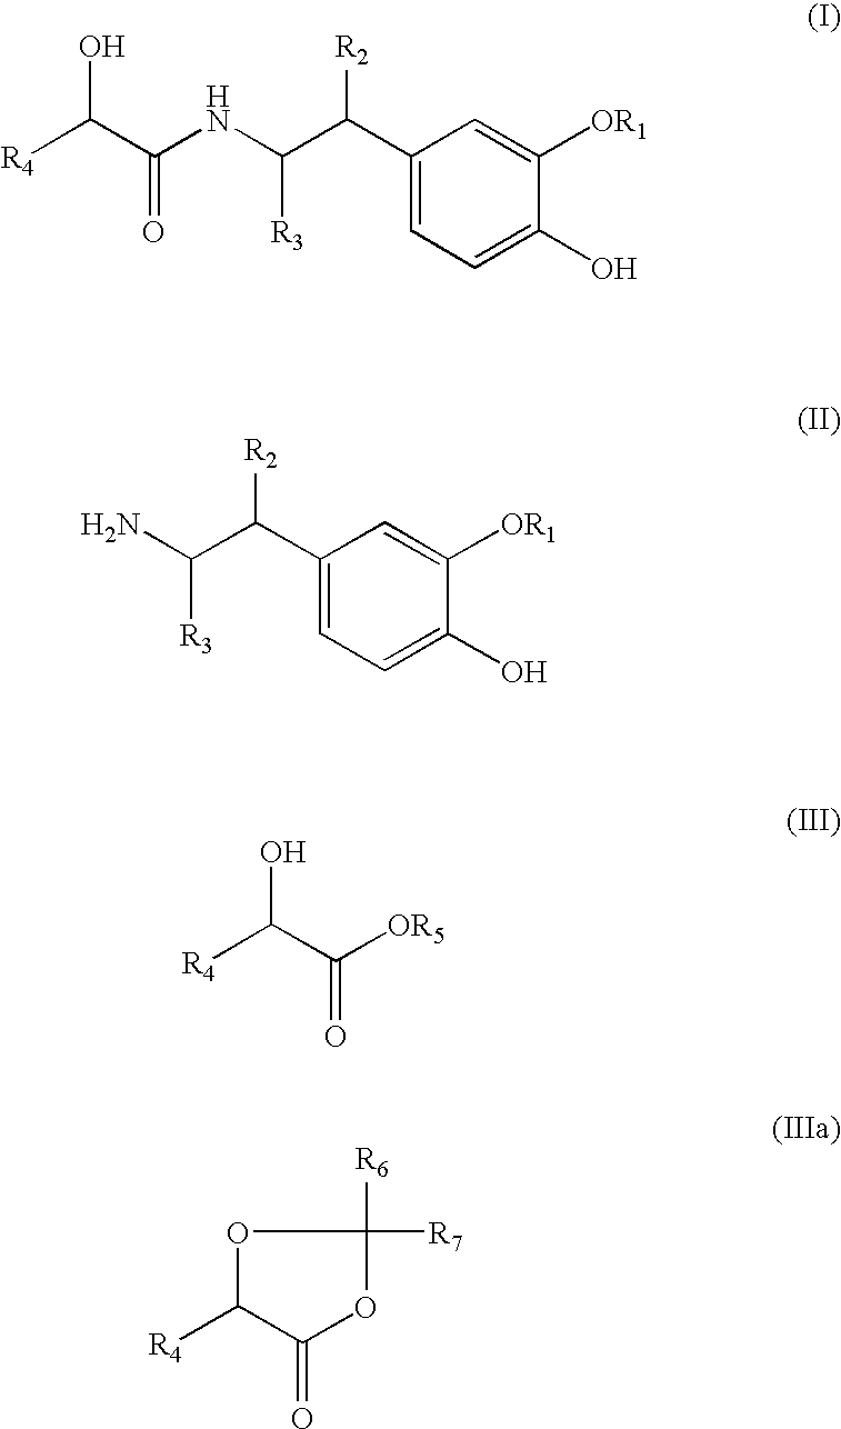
[R4]C(C(NC(C(C1=CC=C(O)C([OR1])=C1)[R2])[R3])=O)O.[R4]C(C([OR5])=O)O.NC(C(C1=CC=C(O)C([OR1])=C1)[R2])[R3].O1C([R4])C(=O)OC1([R6])[R7]
